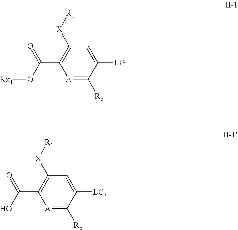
[A]1=C([R6])C([LG])=CC([X][R1])=C1C(=O)O.[A]1=C([R6])C([LG])=CC([X][R1])=C1C(=O)O[Rx1]
